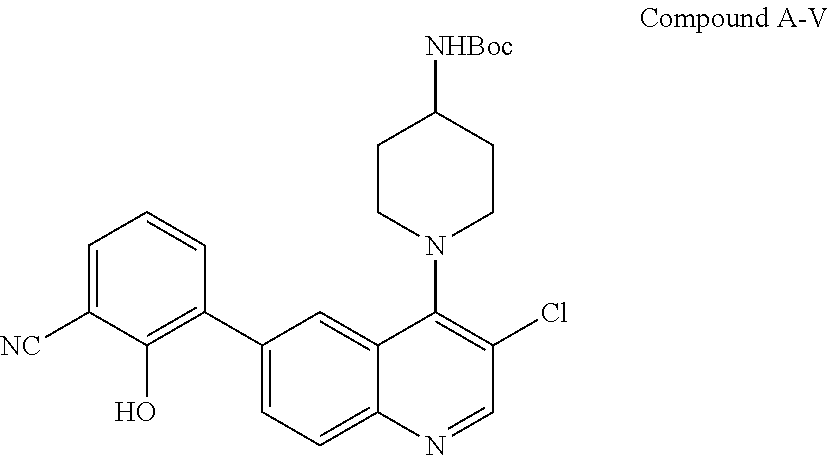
C1(C2=CC=C3C(=C2)C(N2CCC([NHBoc])CC2)=C(Cl)C=N3)=C(O)C([NC])=CC=C1
